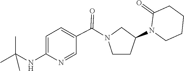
C1CN(C2CCN(C(C3=CC=C(NC(C)(C)C)N=C3)=O)C2)C(=O)CC1
